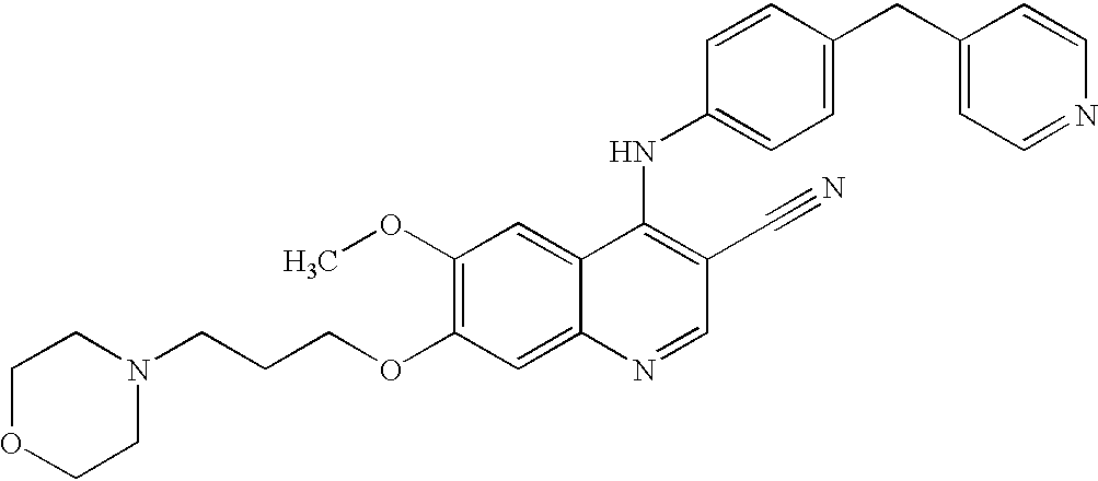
C1OCCN(CCCOC2=C(OC)C=C3C(=C2)N=CC(C#N)=C3NC2=CC=C(CC3=CC=NC=C3)C=C2)C1
